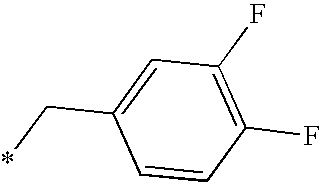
C1(C*)=CC(F)=C(F)C=C1
